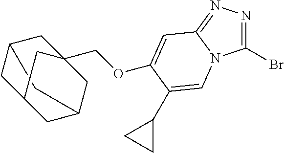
C12CC3CC(C1)CC(COC1=CC4=NN=C(Br)N4C=C1C1CC1)(C2)C3
